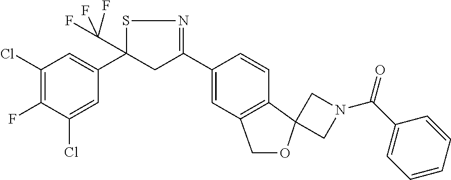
C1(Cl)=C(F)C(Cl)=CC(C2(C(F)(F)F)CC(C3=CC4=C(C=C3)C3(OC4)CN(C(C4=CC=CC=C4)=O)C3)=NS2)=C1
